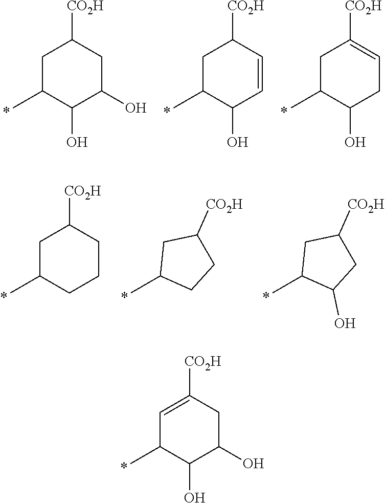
C1=C([CO2H])CC(O)C(O)C1C.C1C(C)C(O)C=CC1[CO2H].C1C(C)C(O)C(O)CC1[CO2H].C1C(C)C(O)CC=C1[CO2H].C1C(C)CCCC1[CO2H].C1(C)CCC([CO2H])C1.C1(C)C(O)CC([CO2H])C1
